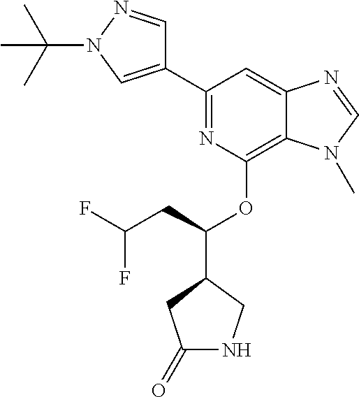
N1=C(C2=CN(C(C)(C)C)N=C2)C=C2C(=C1OC(CC(F)F)C1CNC(=O)C1)N(C)C=N2
